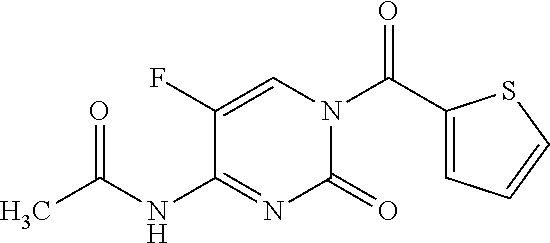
O=C(C1=CC=CS1)N1C=C(F)C(NC(C)=O)=NC1=O
